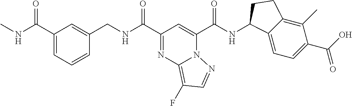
N12C(C(NC3C4=CC=C(C(O)=O)C(C)=C4CC3)=O)=CC(C(NCC3=CC(C(=O)NC)=CC=C3)=O)=NC1=C(F)C=N2
